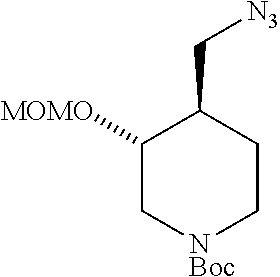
C1([MOMO])C[NBoc]CCC1C[N3]
